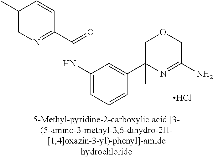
C1(C(=O)NC2=CC=CC(C3(C)N=C(N)COC3)=C2)=NC=C(C)C=C1.Cl
